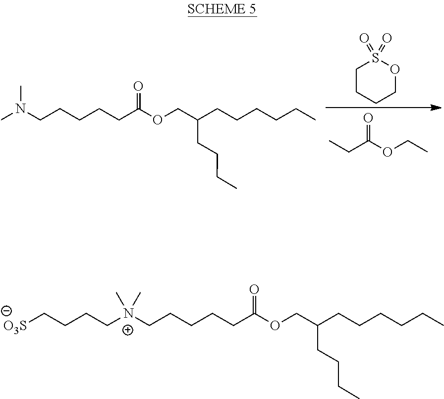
CN(CCCCCC(OCC(CCCC)CCCCCC)=O)C.C1CCCOS1(=O)=O.CCC(OCC)=O.C(CCC)C(COC(=O)CCCCC[N+](CCCC[O3S])(C)C)CCCCCC
